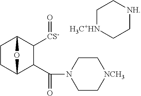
C1CC2C(C(N3CC[NCH3]CC3)=O)C([CS-]=O)C1O2.C1[H3C+HN]CC[NH]C1
